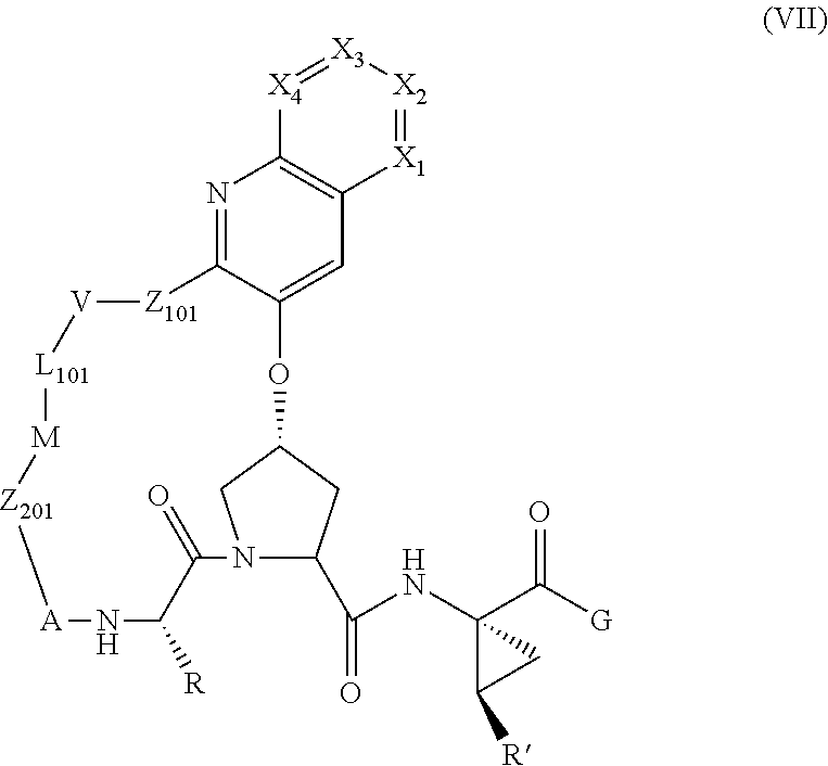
N1=C2C(=CC3=C1[X4]=[X3][X2]=[X1]3)OC1CC(C(=O)NC3(C(=O)[G])C([R])C3)N(C1)C(=O)C([R])N[A][Z201][M][L101][V][Z101]2
